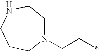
N1(CC*)CCNCCC1
